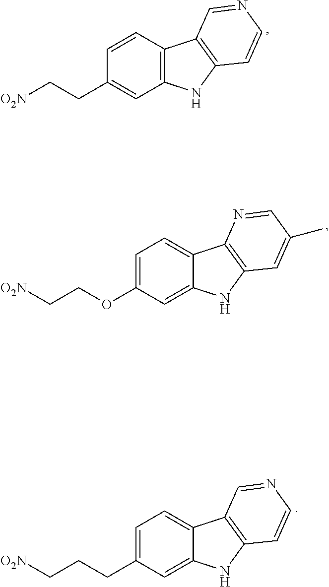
C(C1=CC2=C(C=C1)C1=C(N2)C=CN=C1)C[O2N].O(C1=CC=C2C(=C1)NC1=C2N=CC(C)=C1)CC[O2N].C(C1=CC=C2C(=C1)NC1=C2C=NC=C1)CC[O2N]
